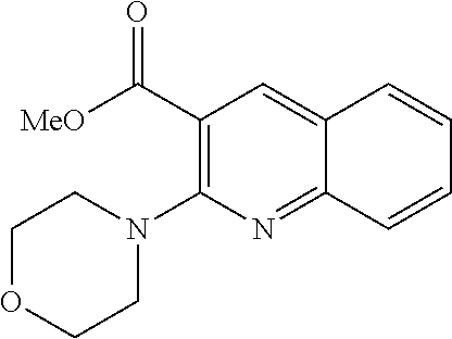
C1(C([MeO])=O)=C(N2CCOCC2)N=C2C(=C1)C=CC=C2
